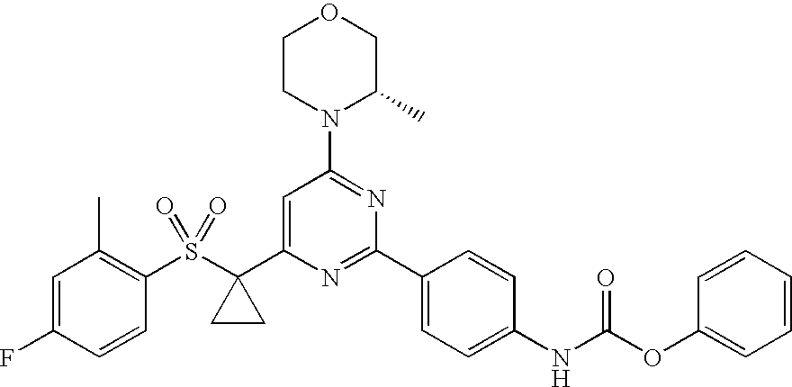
C1(S(C2(C3=CC(N4C(C)COCC4)=NC(C4=CC=C(NC(OC5=CC=CC=C5)=O)C=C4)=N3)CC2)(=O)=O)=C(C)C=C(F)C=C1
